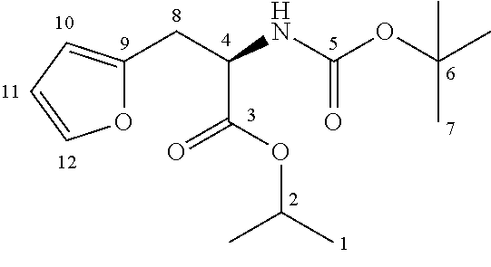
O1C(CC(NC(OC(C)(C)C)=O)C(OC(C)C)=O)=CC=C1
